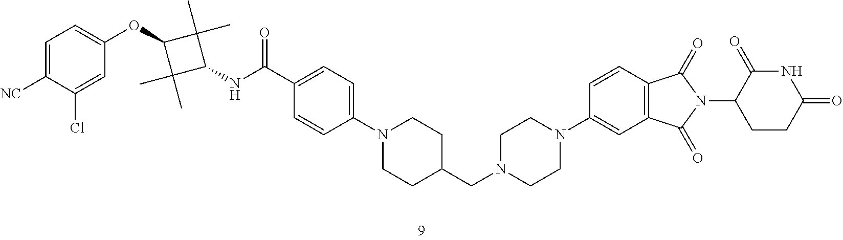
C1(N2CCC(CN3CCN(C4=CC5=C(C=C4)C(=O)N(C4CCC(=O)NC4=O)C5=O)CC3)CC2)=CC=C(C(NC2C(C)(C)C(OC3=CC=C([NC])C(Cl)=C3)C2(C)C)=O)C=C1
